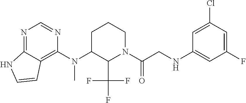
N(C1C(C(F)(F)F)N(C(CNC2=CC(F)=CC(Cl)=C2)=O)CCC1)(C1=C2C(=NC=N1)NC=C2)C
